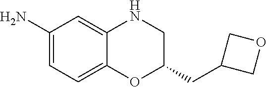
C1(N)=CC=C2C(=C1)NCC(CC1COC1)O2
